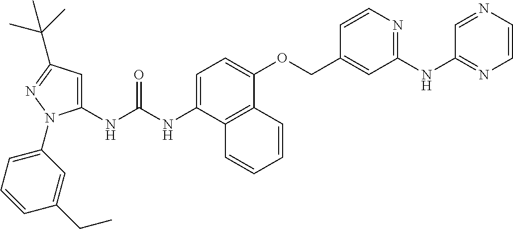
N(C(NC1=CC(C(C)(C)C)=NN1C1=CC=CC(CC)=C1)=O)C1=CC=C(OCC2=CC(NC3=NC=CN=C3)=NC=C2)C2=C1C=CC=C2
